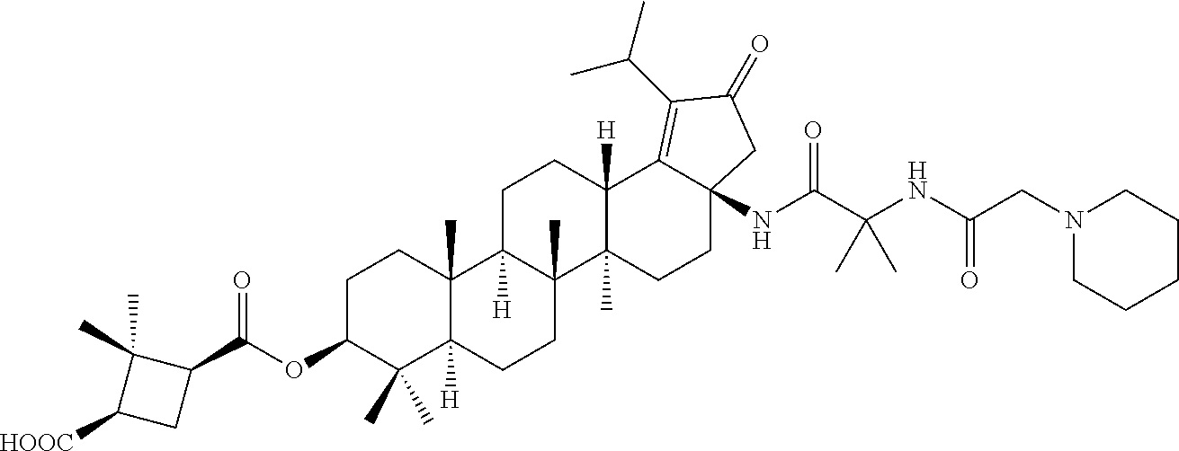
C(C(NC(C(NC12C(=C(C(C)C)C(=O)C1)C1([H])C(C)(CC2)C2(C)C([H])(CC1)C1(C)C([H])(CC2)C(C)(C)C(OC(C2C(C)(C)C([HOOC])C2)=O)CC1)=O)(C)C)=O)N1CCCCC1
